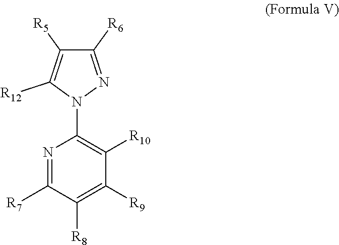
C1([R6])=NN(C2=C([R10])C([R9])=C([R8])C([R7])=N2)C([R12])=C1[R5]
